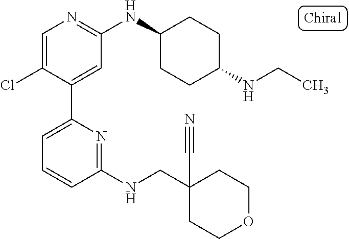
C1=C(Cl)C(C2=CC=CC(NCC3(C#N)CCOCC3)=N2)=CC(NC2CCC(NCC)CC2)=N1
